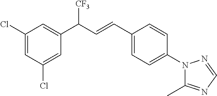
C1(Cl)=CC(Cl)=CC(C([CF3])C=CC2=CC=C(N3C(C)=NC=N3)C=C2)=C1
